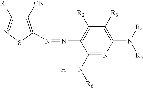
C1([CN])=C(N=NC2=C([R2])C([R3])=C(N([R4])[R5])N=C2N([R6])[H])SN=C1[R1]
